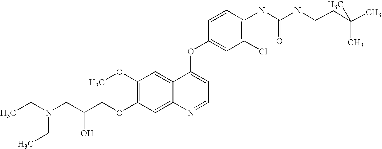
C1=CC(OC2=CC=NC3=CC(OCC(CN(CC)CC)O)=C(OC)C=C23)=CC(Cl)=C1NC(=O)NCCC(C)(C)C
